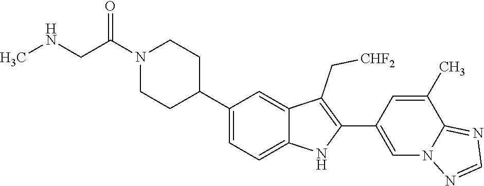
N1(C(CNC)=O)CCC(C2=CC=C3C(=C2)C(C[CHF2])=C(C2=CN4C(=NC=N4)C(C)=C2)N3)CC1
